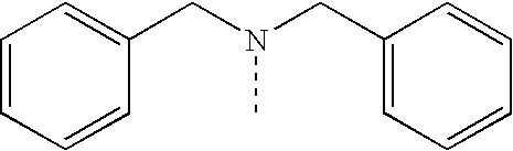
C1=CC=CC(CN(C)CC2=CC=CC=C2)=C1
